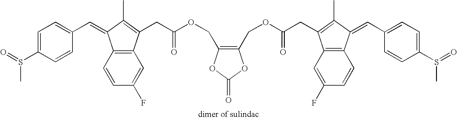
O=S(C1=CC=C(C=C2C3=C(C(CC(OCC4=C(COC(=O)CC5=C(C)C(=CC6=CC=C(S(C)=O)C=C6)C6=C5C=C(F)C=C6)OC(=O)O4)=O)=C2C)C=C(F)C=C3)C=C1)C
